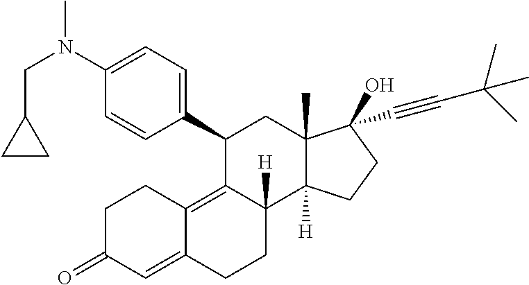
C(N(C1=CC=C(C2C3=C4C(=CC(=O)CC4)CCC3([H])C3([H])C(C)(C2)C(O)(C#CC(C)(C)C)CC3)C=C1)C)C1CC1
